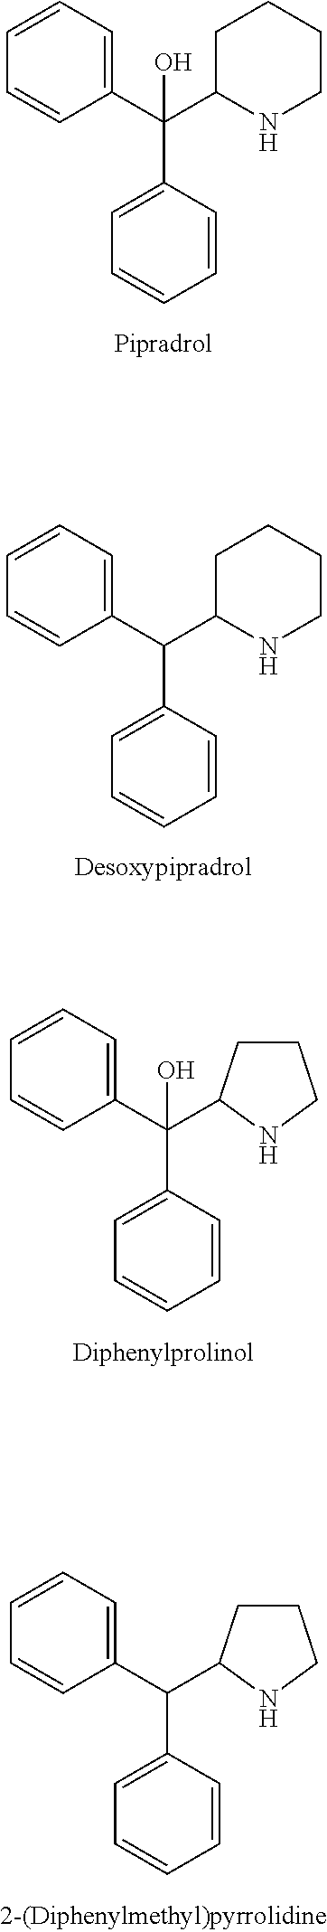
C1=CC=C(C(C2=CC=CC=C2)(O)C2NCCCC2)C=C1.C1=CC=C(C(C2=CC=CC=C2)C2NCCCC2)C=C1.C1=CC=C(C(C2=CC=CC=C2)(O)C2CCCN2)C=C1.C1=CC=C(C(C2=CC=CC=C2)C2CCCN2)C=C1
